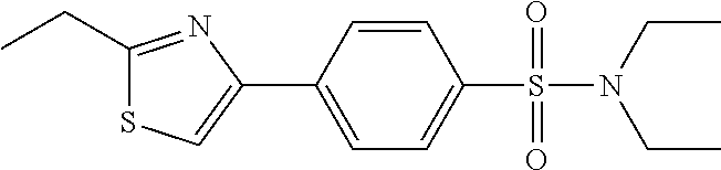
C1=CC(C2=CSC(CC)=N2)=CC=C1S(=O)(N(CC)CC)=O
